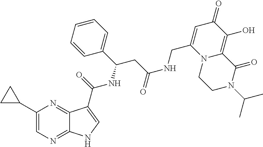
C1(C2CC2)=CN=C2C(=N1)C(C(=O)NC(CC(NCC1=CC(=O)C(O)=C3N1CCN(C(C)C)C3=O)=O)C1=CC=CC=C1)=CN2
